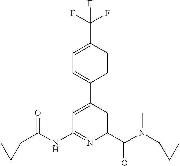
C1=CC(C(F)(F)F)=CC=C1C1=CC(NC(C2CC2)=O)=NC(C(N(C2CC2)C)=O)=C1
